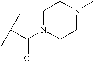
C(C)(C)C(N1CCN(C)CC1)=O
